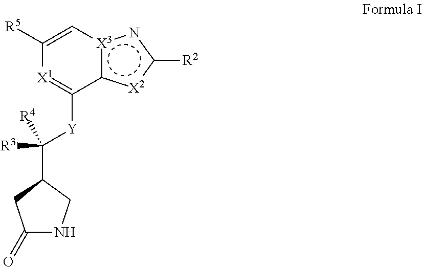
C1([R5])=C[X3]2c([X2]c([R2])n2)C([Y]C([R3])([R4])C2CNC(=O)C2)=[X1]1
